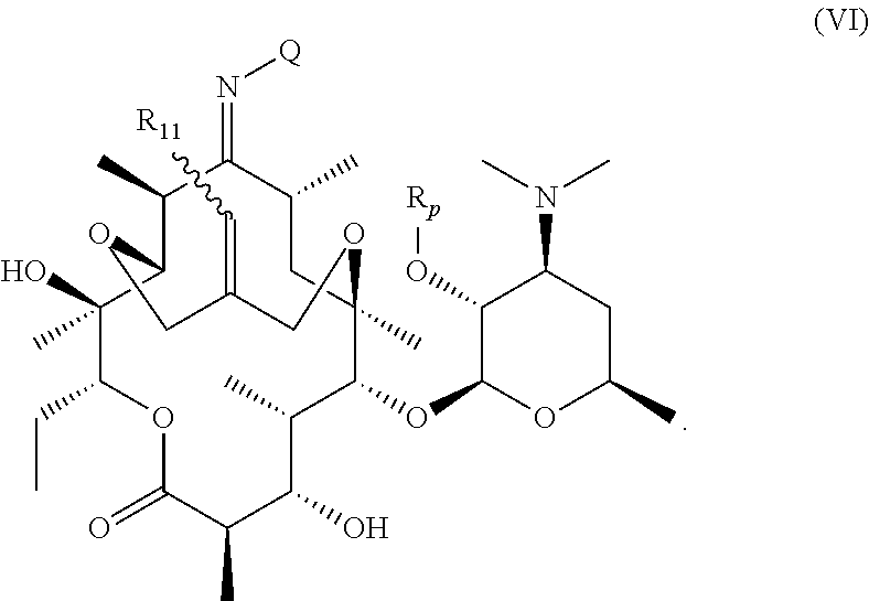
C1(C)C2C(O)(C)C(CC)OC(=O)C(C)C(O)C(C)C(OC3OC(C)CC(N(C)C)C3O[Rp])C(C)(CC(C)C1=N[Q])OCC(=C[R11])CO2
